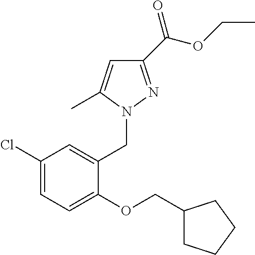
C1(C(OCC)=O)=NN(CC2=CC(Cl)=CC=C2OCC2CCCC2)C(C)=C1
